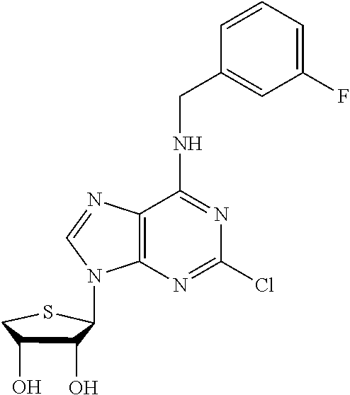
C12=C(N=C(Cl)N=C1NCC1=CC(F)=CC=C1)N(C1C(O)C(O)CS1)C=N2
